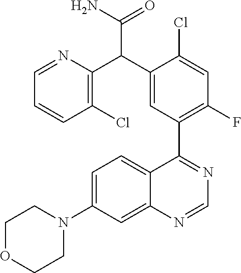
C12=CC(N3CCOCC3)=CC=C1C(C1=C(F)C=C(Cl)C(C(C3=C(Cl)C=CC=N3)C(N)=O)=C1)=NC=N2
